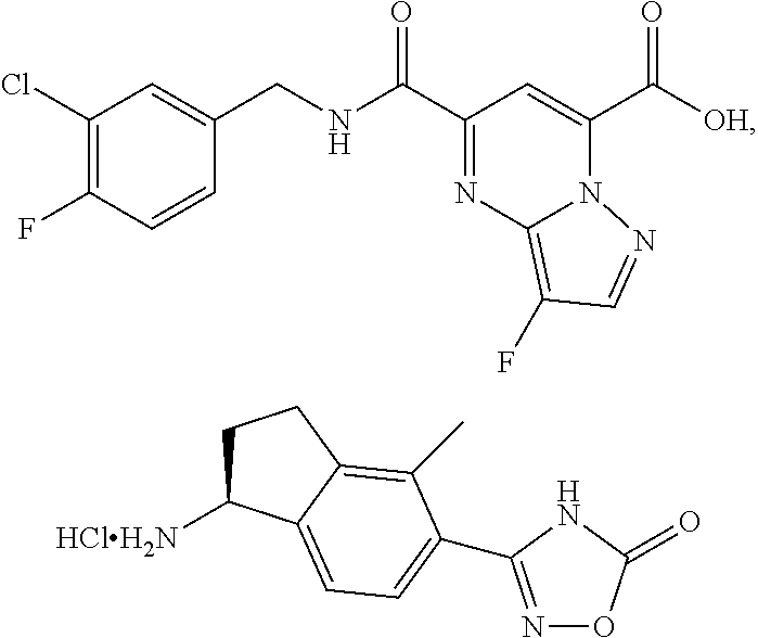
C1(Cl)=C(F)C=CC(CNC(C2=NC3=C(F)C=NN3C(C([OH])=O)=C2)=O)=C1.C1C([HClH2N])C2=CC=C(C3=NOC(=O)N3)C(C)=C2C1
